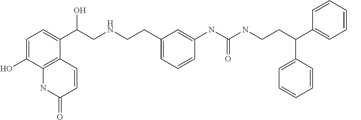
C1=C(O)C2=C(C(C(CNCCC3=CC=CC(NC(NCCC(C4=CC=CC=C4)C4=CC=CC=C4)=O)=C3)O)=C1)C=CC(=O)N2
